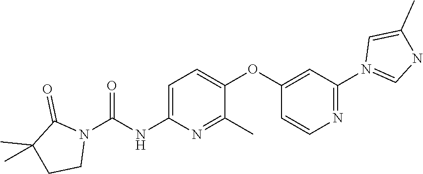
C1=C(NC(N2C(=O)C(C)(C)CC2)=O)N=C(C)C(OC2=CC(N3=CNC(C)=C3)=NC=C2)=C1
